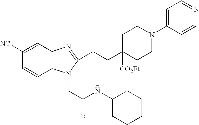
C1=CC([NC])=CC2=C1N(CC(NC1CCCCC1)=O)C(CCC1([CO2Et])CCN(C3=CC=NC=C3)CC1)=N2
